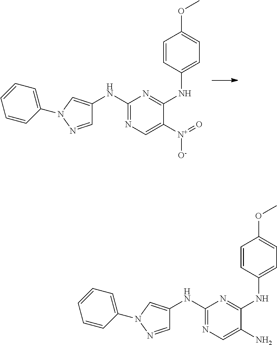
C1(NC2=CN(C3=CC=CC=C3)N=C2)=NC=C([N+]([O-])=O)C(NC2=CC=C(OC)C=C2)=N1.C1(NC2=CN(C3=CC=CC=C3)N=C2)=NC=C(N)C(NC2=CC=C(OC)C=C2)=N1
